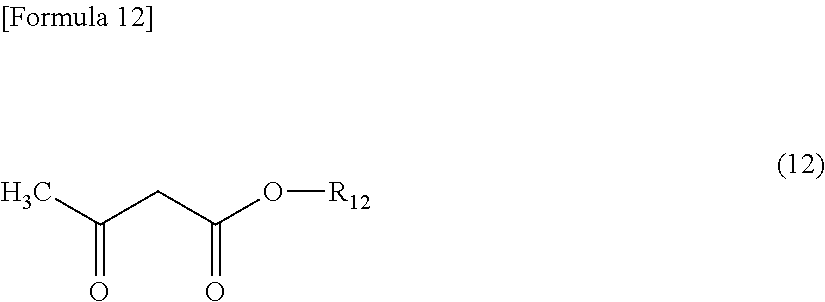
CC(CC(O[R12])=O)=O
